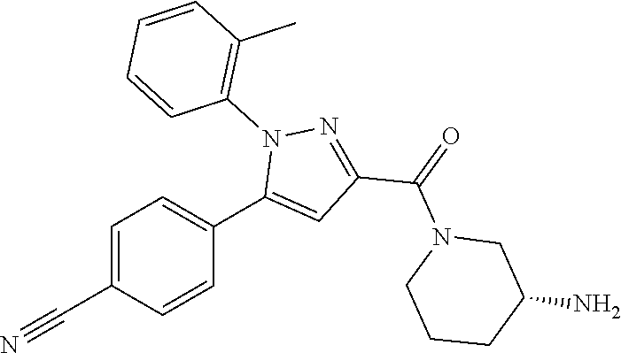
C1=C(C#N)C=CC(C2=CC(C(=O)N3CCCC(N)C3)=NN2C2=C(C)C=CC=C2)=C1
